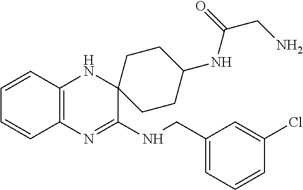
C1=CC2=C(C=C1)N=C(NCC1=CC=CC(Cl)=C1)C1(N2)CCC(NC(CN)=O)CC1
